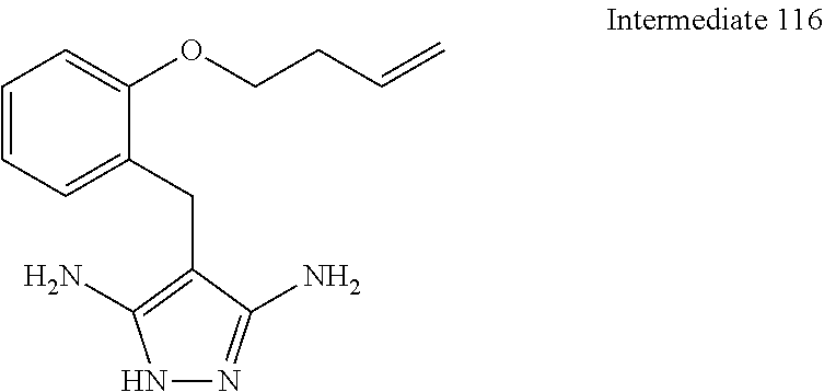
C1=CC=C(CC2=C(N)NN=C2N)C(OCCC=C)=C1
